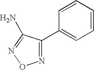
N1=C(C2=CC=CC=C2)C(N)=NO1
